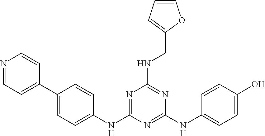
C1(C2=CC=NC=C2)=CC=C(NC2=NC(NCC3=CC=CO3)=NC(NC3=CC=C(O)C=C3)=N2)C=C1
